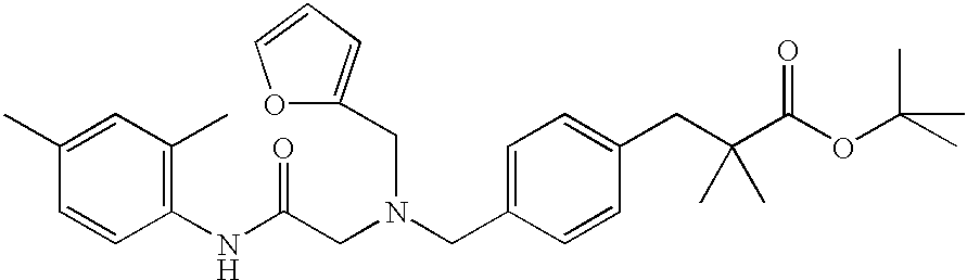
C1(NC(CN(CC2=CC=C(CC(C(OC(C)(C)C)=O)(C)C)C=C2)CC2=CC=CO2)=O)=C(C)C=C(C)C=C1
